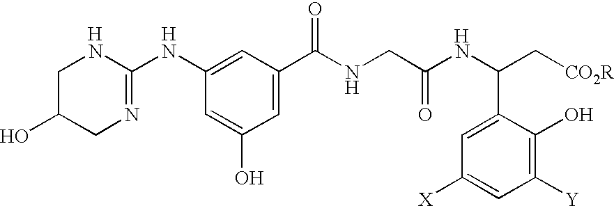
C1=C(C(C[CO2R])NC(CNC(C2=CC(O)=CC(NC3=NCC(O)CN3)=C2)=O)=O)C(O)=C([Y])C=C1[X].[H].[H].[H].[H]
